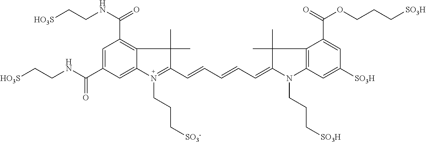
C1=C(C(=O)NCC[HO3S])C=C2C(=C1C(NCC[HO3S])=O)C(C)(C)C(C=CC=CC=C1N(CCC[SO3H])C3=C(C(C(OCCC[SO3H])=O)=CC([SO3H])=C3)C1(C)C)=N2CCC[SO3-]
